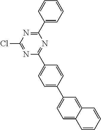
C1(C2=CC=CC=C2)=NC(Cl)=NC(C2=CC=C(C3=CC=C4C(=C3)C=CC=C4)C=C2)=N1
